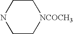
C1CNCC[NCOCH3]1
